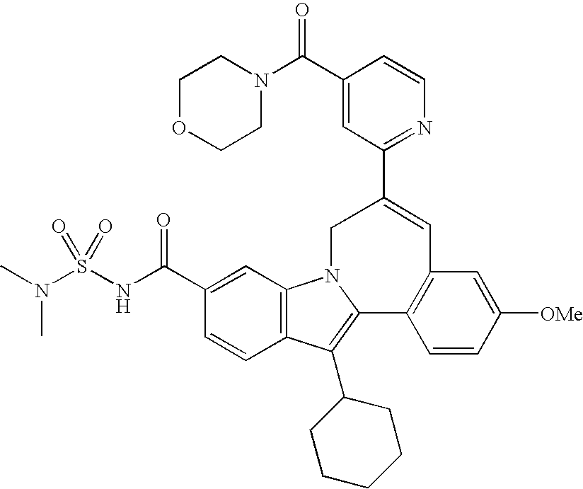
C1(C(NS(N(C)C)(=O)=O)=O)=CC2=C(C=C1)C(C1CCCCC1)=C1N2CC(C2=NC=CC(C(=O)N3CCOCC3)=C2)=CC2=C1C=CC([OMe])=C2
